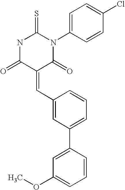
N1C(=O)C(=CC2=CC(C3=CC(OC)=CC=C3)=CC=C2)C(=O)N(C2=CC=C(Cl)C=C2)C1=S
